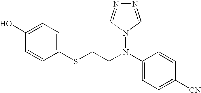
C1(O)=CC=C(SCCN(C2=CC=C([CN])C=C2)N2C=NN=C2)C=C1
